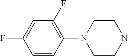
C1=C(F)C=CC(N2CCNCC2)=C1F
